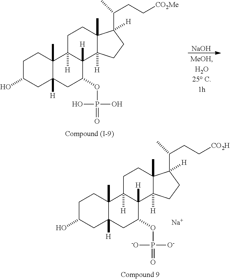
[NaOH].C1C(O)CC2([H])C(C)(C1)C1([H])C([H])(C(OP(=O)(O)O)C2)C2([H])C(C)(CC1)C(C(CC[CO2Me])C)([H])CC2.C1C(O)CC2([H])C(C)(C1)C1([H])C([H])(C(OP(=O)([O-])[-O])C2)C2([H])C(C)(CC1)C(C(CC[CO2H])C)([H])CC2.[Na]
